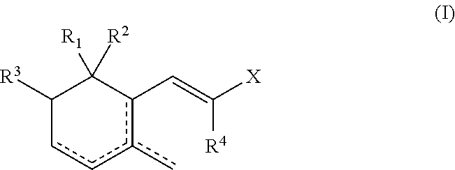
C1([R3])ccc(c)c(C=C([R4])[X])C1([R1])[R2]
